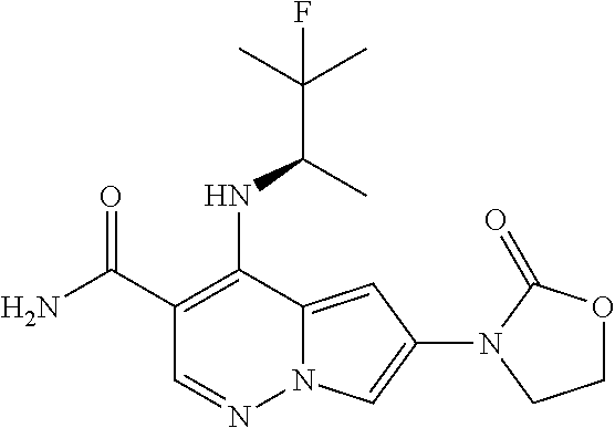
C1(C(N)=O)=C(NC(C(C)(C)F)C)C2=CC(N3CCOC3=O)=CN2N=C1
